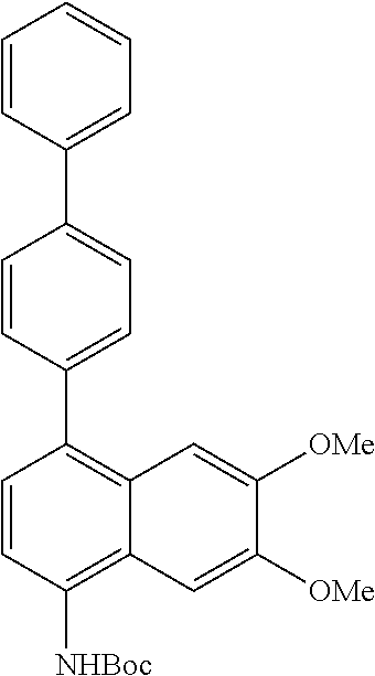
C1=CC(C2=CC=C(C3=C4C(=C([NHBoc])C=C3)C=C([OMe])C([OMe])=C4)C=C2)=CC=C1
